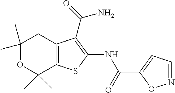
C1(C)(C)OC(C)(C)C2=C(C1)C(C(N)=O)=C(NC(=O)C1=CC=NO1)S2
